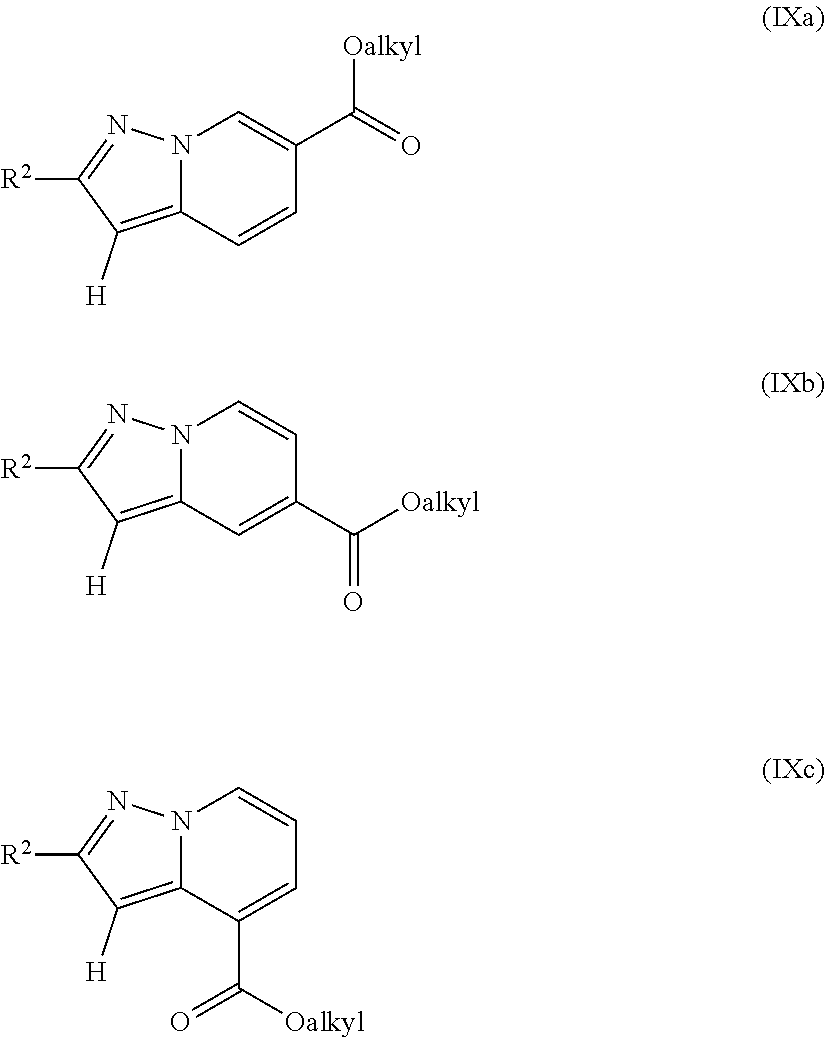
N12C=C(C(=O)[Oalkyl])C=CC1=C([H])C([R2])=N2.N12C=CC(C([Oalkyl])=O)=CC1=C([H])C([R2])=N2.N12C=CC=C(C([Oalkyl])=O)C1=C([H])C([R2])=N2
